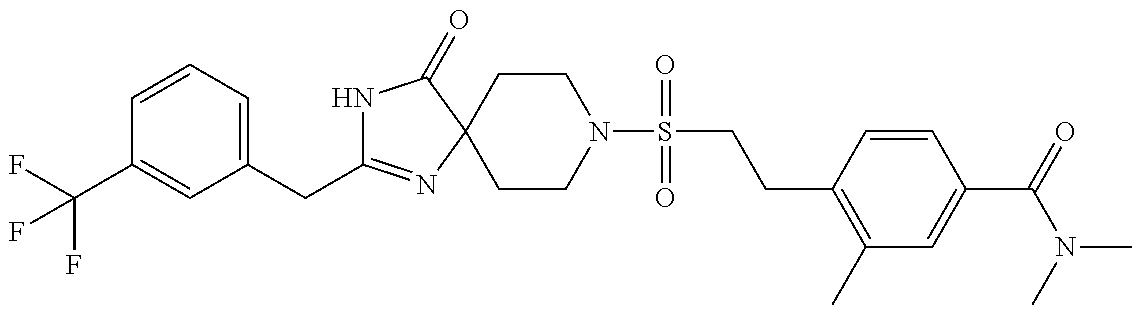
N1C(CC2=CC=CC(C(F)(F)F)=C2)=NC2(C1=O)CCN(S(CCC1=C(C)C=C(C(=O)N(C)C)C=C1)(=O)=O)CC2
